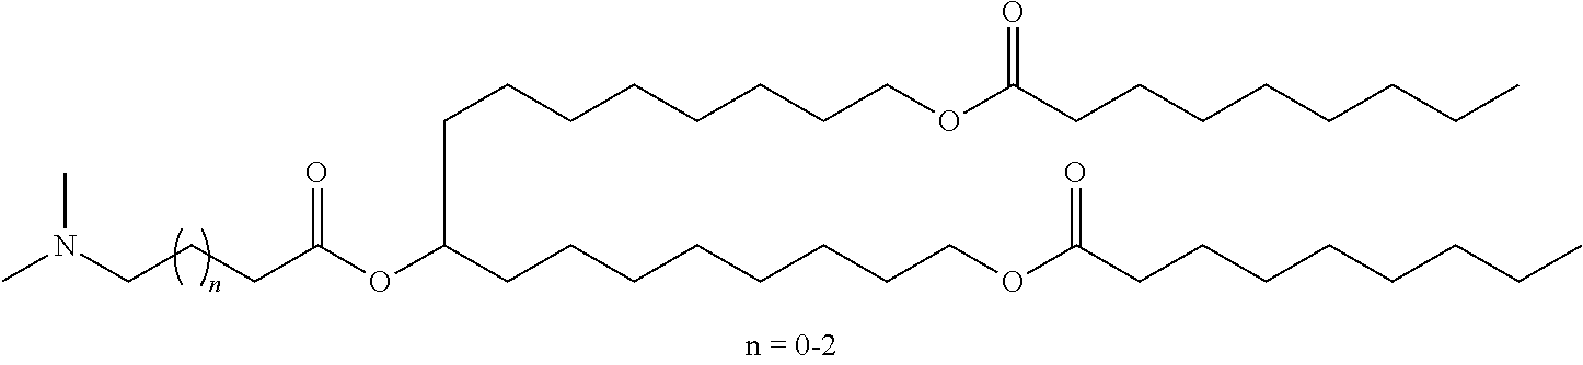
O(C(CCCCCCCCOC(CCCCCCCC)=O)CCCCCCCCOC(CCCCCCCC)=O)C(CCCN(C)C)=O
